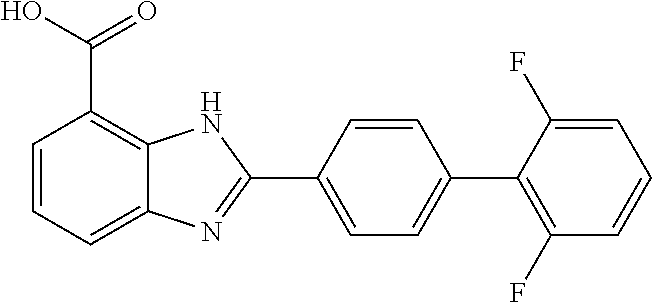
C1=C(C2=NC3=CC=CC(C(O)=O)=C3N2)C=CC(C2=C(F)C=CC=C2F)=C1
